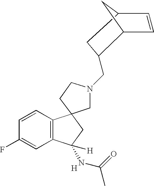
C1=CC(F)=CC2=C1C1(CC2(NC(C)=O)[H])CN(CC2CC3C=CC2C3)CC1.[H]
